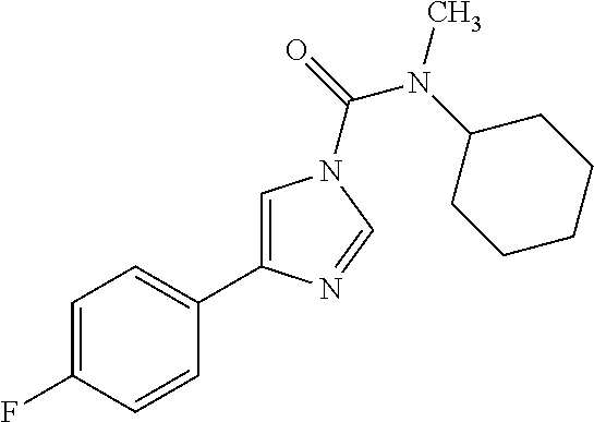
C1=C(F)C=CC(C2=CN(C(N(C)C3CCCCC3)=O)C=N2)=C1
